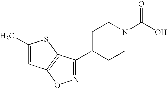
N1=C(C2CCN(C(O)=O)CC2)C2=C(O1)C=C(C)S2
